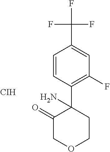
C1=CC(C(F)(F)F)=CC(F)=C1C1(N)C(=O)COCC1.[CIH]
